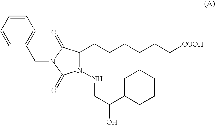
C1=CC(CN2C(=O)N(NCC(C3CCCCC3)O)C(CCCCCC[COOH])C2=O)=CC=C1
